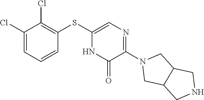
N1(C2=NC=C(SC3=C(Cl)C(Cl)=CC=C3)NC2=O)CC2C(C1)CNC2
